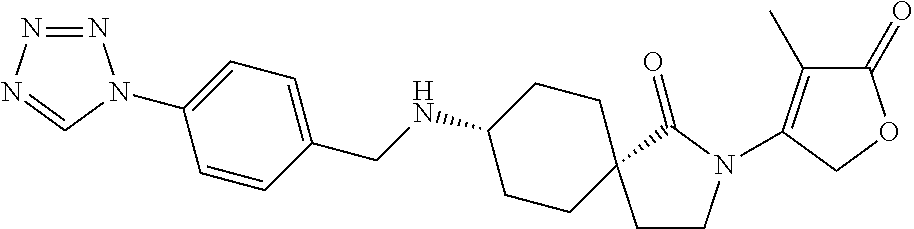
C1=C(N2N=NN=C2)C=CC(CNC2CCC3(CC2)CCN(C2=C(C)C(=O)OC2)C3=O)=C1
